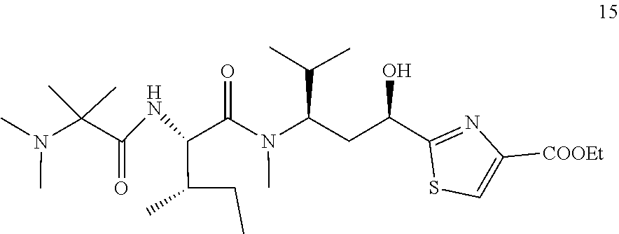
N(C)(C(C(=O)NC(C(CC)C)C(N(C)C(CC(C1=NC([COOEt])=CS1)O)C(C)C)=O)(C)C)C
